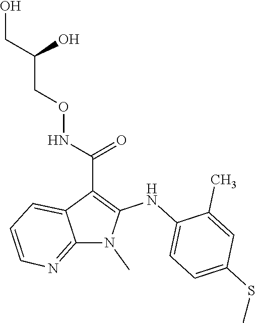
N(C(C1=C(NC2=CC=C(SC)C=C2C)N(C)C2=NC=CC=C12)=O)OCC(CO)O
